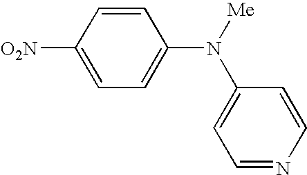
C1=CC([O2N])=CC=C1N([Me])C1=CC=NC=C1
